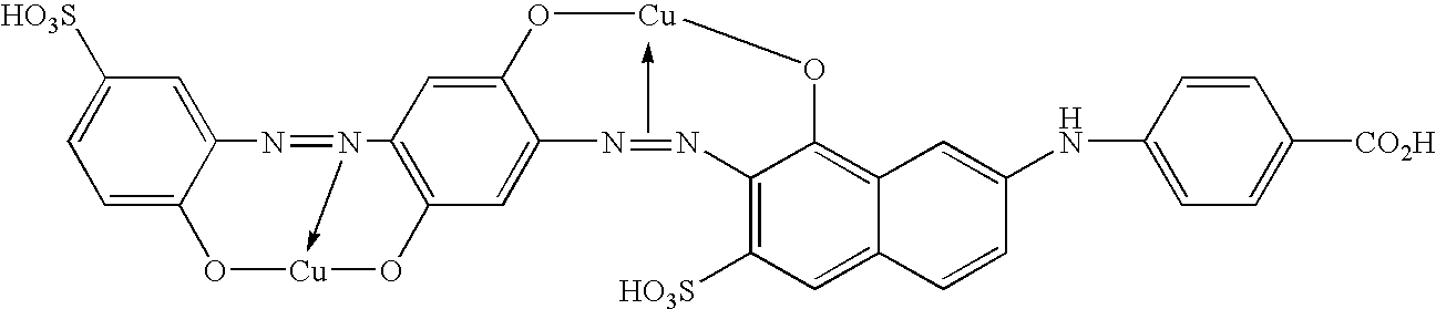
C1=C2C(=CC([HO3S])=C1)N=N1->[Cu](O2)OC2=C1C=C1C(=C2)N=NC2=C([HO3S])C=C3C(=C2O[Cu]O1)C=C(NC1=CC=C([CO2H])C=C1)C=C3
